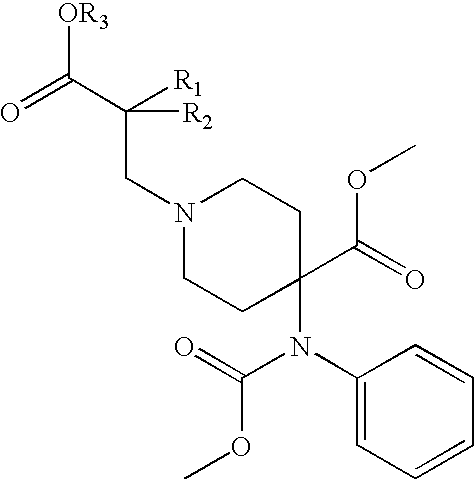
C1(N(C2(C(OC)=O)CCN(CC(C([OR3])=O)([R2])[R1])CC2)C(OC)=O)=CC=CC=C1
